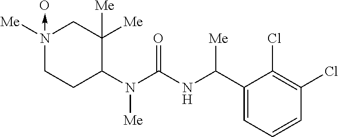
N1([Me])(->O)CCC(N(C(=O)NC(C2=CC=CC(Cl)=C2Cl)[Me])[Me])C([Me])([Me])C1
